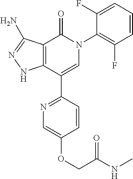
C1=CC=C(F)C(N2C(=O)C3=C(C(C4=NC=C(OCC(NC)=O)C=C4)=C2)NN=C3N)=C1F
